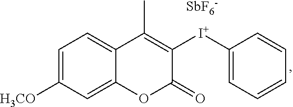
C1=C([H3CO])C=C2C(=C1)C(C)=C([I+]C1=CC=CC=C1)C(=O)O2.[SbF6-]
